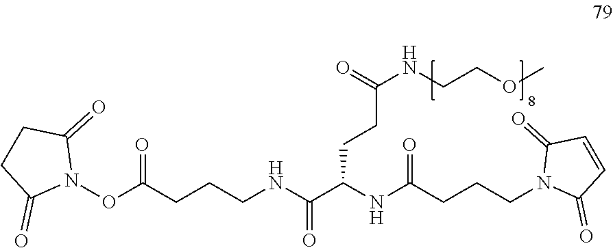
O(C(=O)CCCNC(C(NC(CCCN1C(=O)C=CC1=O)=O)CCC(NCCOC)=O)=O)N1C(=O)CCC1=O
